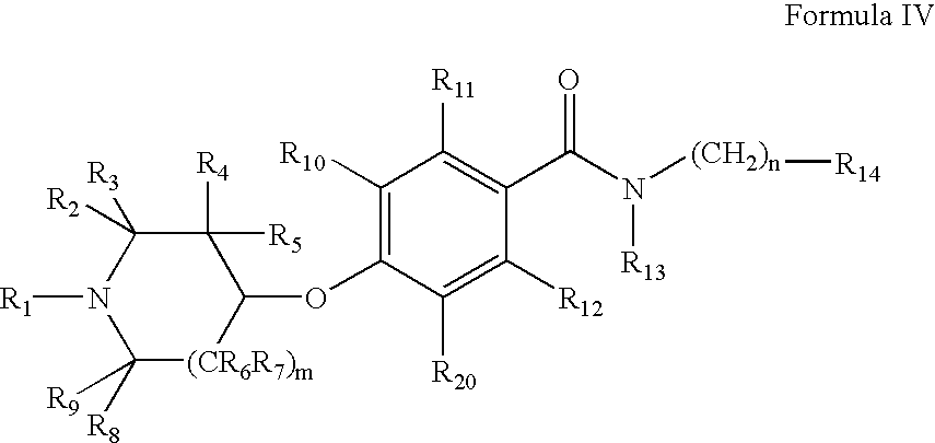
C1([R8])([R9])[(CR6R7)m]C(OC2=C([R10])C([R11])=C(C(N([(CH2)n][R14])[R13])=O)C([R12])=C2[R20])C([R5])([R4])C([R3])([R2])N1[R1]
